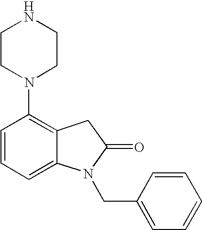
C1=CC=C2C(=C1N1CCNCC1)CC(=O)N2CC1=CC=CC=C1
